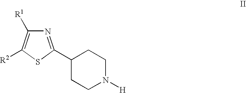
N1=C(C2CCN([H])CC2)SC([R2])=C1[R1]
